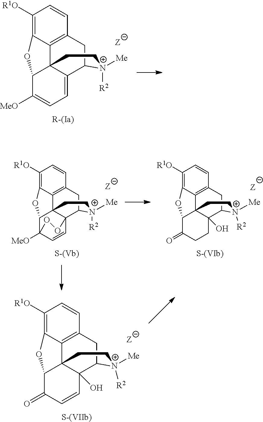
C12C([MeO])=CC=C3C14C1=C(CC3[N+]([R2])([Me])CC4)C=CC([R1O])=C1O2.[R-(Ia)].C12C(=O)C=CC3(O)C14C1=C(CC3[N+]([R2])([Me])CC4)C=CC([R1O])=C1O2.[S-(VIIb)].[S-(Vb)].[S-(VIb)].C12C34C5=C(CC([N+]([R2])([Me])CC3)C43C=CC1([MeO])OO3)C=CC([R1O])=C5O2.C12C(=O)CCC3(O)C14C1=C(CC3[N+]([R2])([Me])CC4)C=CC([R1O])=C1O2
